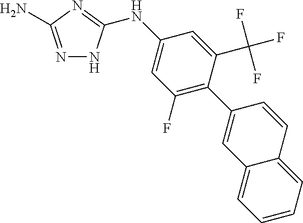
N1=C(N)N=C(NC2=CC(F)=C(C3=CC4=CC=CC=C4C=C3)C(C(F)(F)F)=C2)N1
